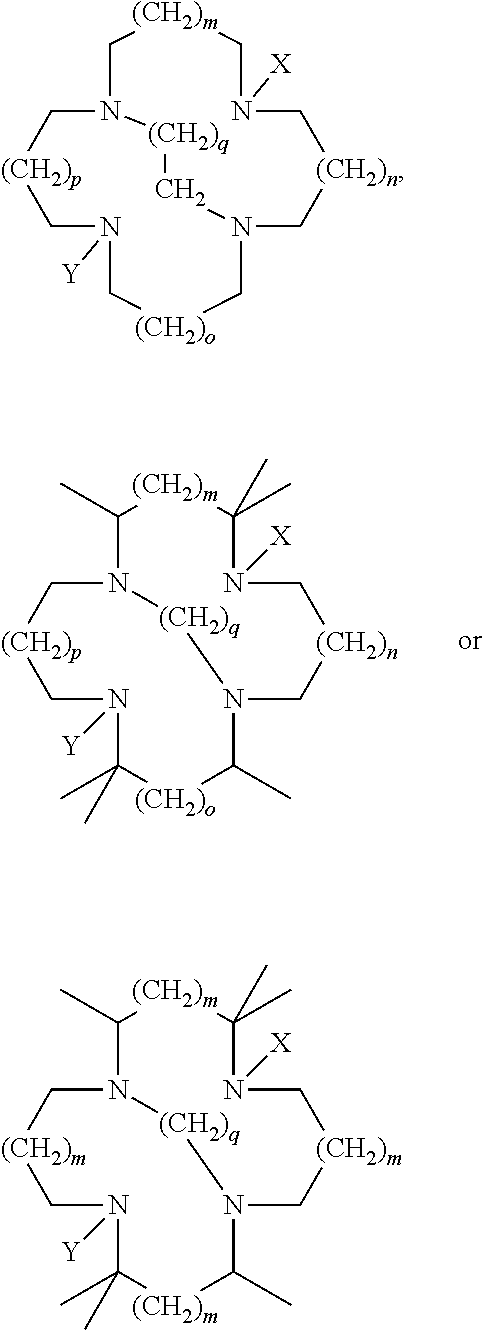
[(CH2)m]1C(C)(C)N([X])C[(CH2)n]CN2C(C)[(CH2)o]C(C)(C)N([Y])C[(CH2)p]CN(C1C)[(CH2)q]2.[(CH2)m]1CN([X])C[(CH2)n]CN2C[(CH2)o]CN([Y])C[(CH2)p]CN(C1)[(CH2)q]C2.[(CH2)m]1C(C)(C)N([X])C[(CH2)m]CN2C(C)[(CH2)m]C(C)(C)N([Y])C[(CH2)m]CN(C1C)[(CH2)q]2
